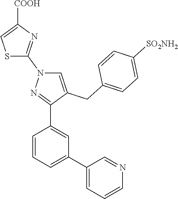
C1=CC=C(C2=CC=CN=C2)C=C1C1=NN(C2=NC([COOH])=CS2)C=C1CC1=CC=C([SO2NH2])C=C1
